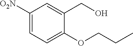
C1([O2N])=CC=C(OCCC)C(CO)=C1
